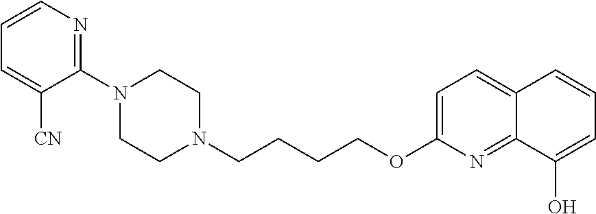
C1N(C2=NC=CC=C2[CN])CCN(CCCCOC2=CC=C3C(=N2)C(O)=CC=C3)C1
